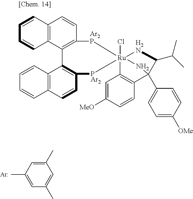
[Ar].C1(C)=CC(C)=CC(C)=C1.C12=C(C3=C(C=C1)[Ar2P][Ru]14(Cl)([PAr2]C5=C3C3=C(C=C5)C=CC=C3)[H2N]C(C(C)C)C(C3=CC=C([OMe])C=C3)(N1)C1=C4C=C([MeO])C=C1)C=CC=C2
